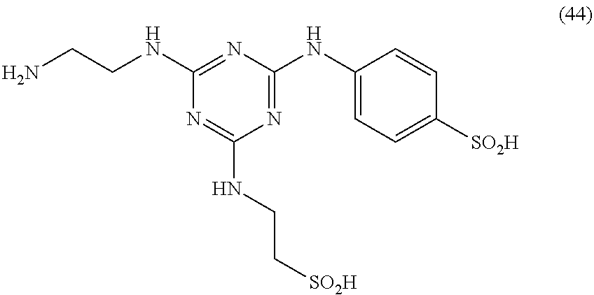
C1(NCCN)=NC(NC2=CC=C([SO2H])C=C2)=NC(NCC[SO2H])=N1
